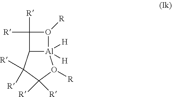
[Al]12([H])([H])C(C([R])([R])C([R])([R])O1[R])C([R])([R])O2[R]
